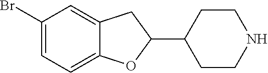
C1(Br)=CC=C2C(=C1)CC(C1CCNCC1)O2
